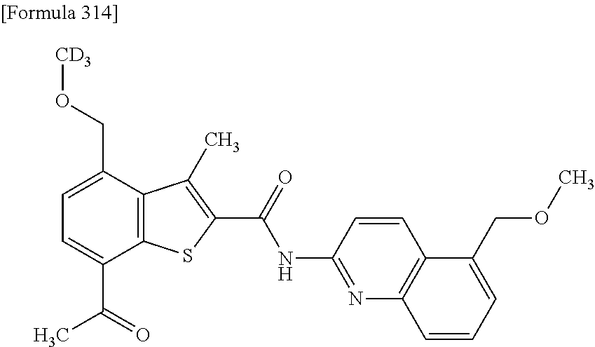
C1=C(C(=O)C)C2=C(C(CO[CD3])=C1)C(C)=C(C(=O)NC1=NC3=C(C=C1)C(COC)=CC=C3)S2
